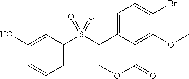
C1=C(CS(C2=CC=CC(O)=C2)(=O)=O)C(C(=O)OC)=C(OC)C(Br)=C1
